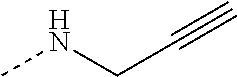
N(C)CC#C
